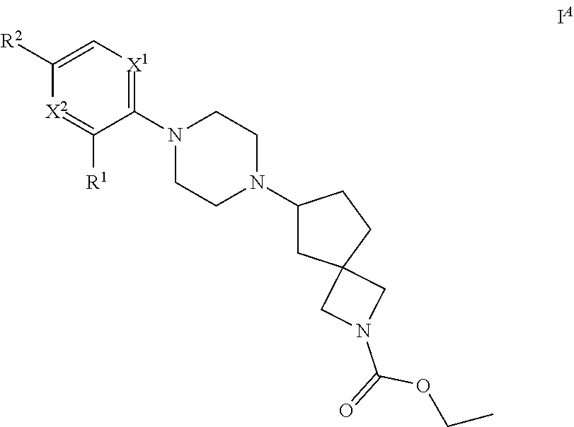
C1(N2CCN(C3CC4(CC3)CN(C(=O)OCC)C4)CC2)=[X1]C=C([R2])[X2]=C1[R1]
